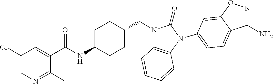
C1(Cl)=CN=C(C)C(C(NC2CCC(CN3C4=C(N(C5=CC=C6C(N)=NOC6=C5)C3=O)C=CC=C4)CC2)=O)=C1
